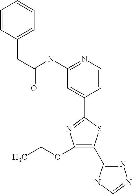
C(NC1=NC=CC(C2=NC(OCC)=C(C3=NN=CN3)S2)=C1)(=O)CC1=CC=CC=C1
